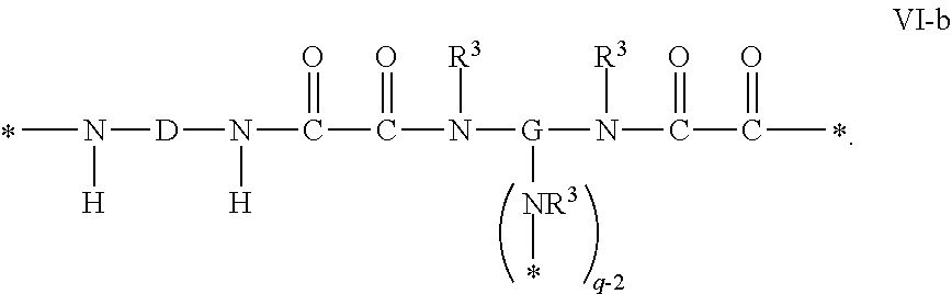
CN([H])[D]N([H])C(=O)C(N([R3])[G]([NR3]*)N([R3])C(=O)C(C)=O)=O.*
